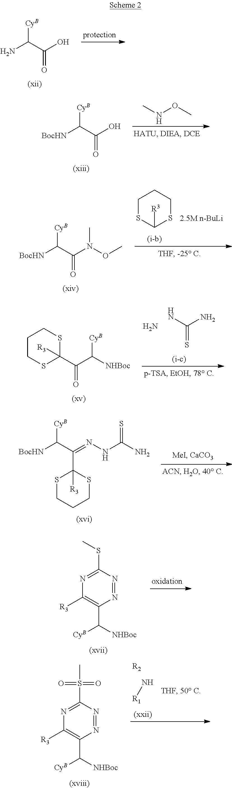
NC(C(O)=O)[CyB].CNOC.[BocHN]C(C(O)=O)[CyB].C1SC([R3])SCC1.[BocHN]C(C(N(OC)C)=O)[CyB].S1CCCSC1([R3])C(=NNC(=S)N)C([CyB])[BocHN].N1=NC(SC)=NC([R3])=C1C([CyB])[NHBoc].[R2].N[R1].N1=NC(S(=O)(C)=O)=NC([R3])=C1C([CyB])[NHBoc].C1CSC([R3])(C(C([NHBoc])[CyB])=O)SC1.N.NC(N)=S
